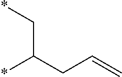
*C(CC=C)C*
